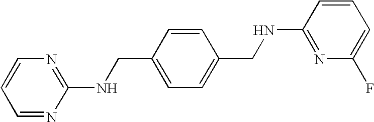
C1=CN=C(NCC2=CC=C(CNC3=NC(F)=CC=C3)C=C2)N=C1
